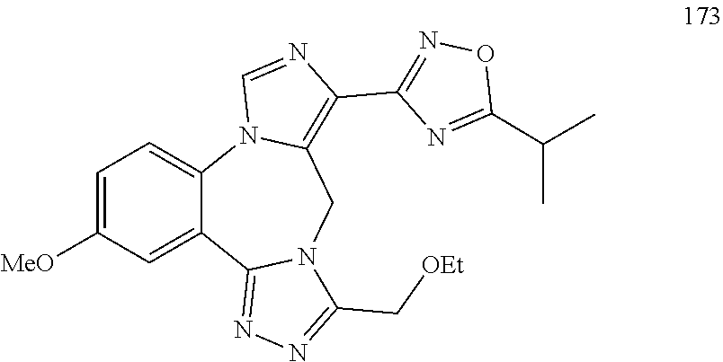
C1=C([MeO])C=C2C(=C1)N1C(=C(C3=NOC(C(C)C)=N3)N=C1)CN1C2=NN=C1C[OEt]
